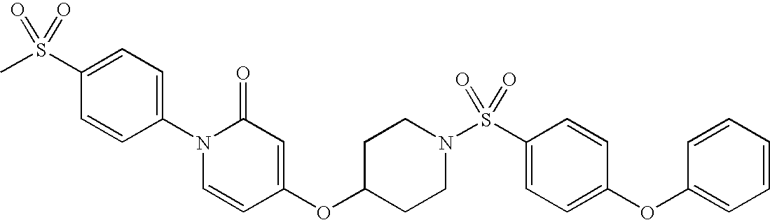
CS(C1=CC=C(N2C=CC(OC3CCN(S(C4=CC=C(OC5=CC=CC=C5)C=C4)(=O)=O)CC3)=CC2=O)C=C1)(=O)=O
